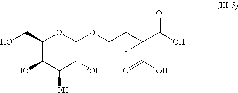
C1(CO)C(O)C(O)C(O)C(OCCC(C(O)=O)(C(O)=O)F)O1
